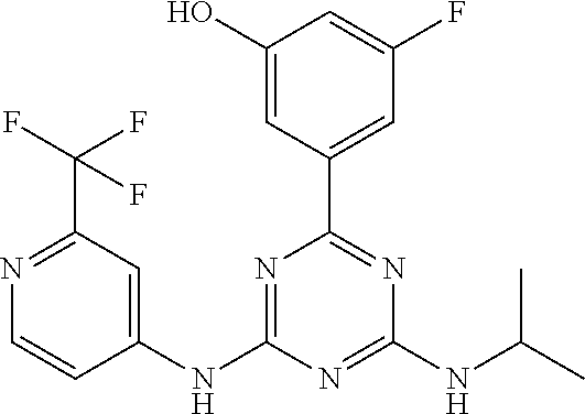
C1(O)=CC(C2=NC(NC(C)C)=NC(NC3=CC(C(F)(F)F)=NC=C3)=N2)=CC(F)=C1
